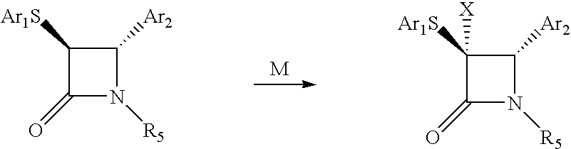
C1([Ar1S])([X])C(=O)N([R5])C1[Ar2].C1([Ar1S])C(=O)N([R5])C1[Ar2]
